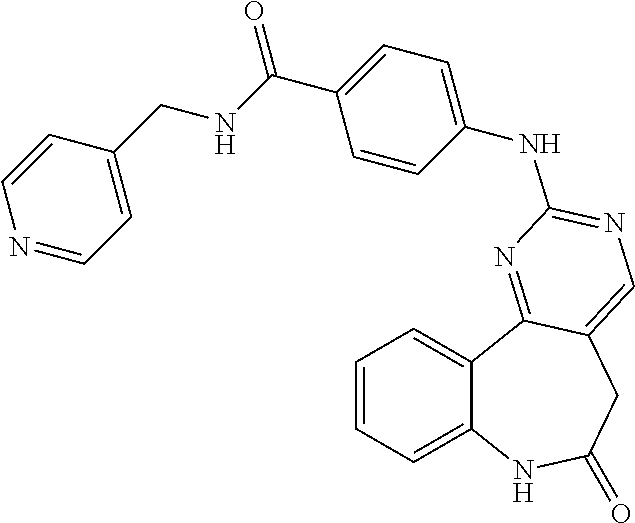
C1=CC=C2C(=C1)C1=NC(NC3=CC=C(C(=O)NCC4=CC=NC=C4)C=C3)=NC=C1CC(=O)N2
